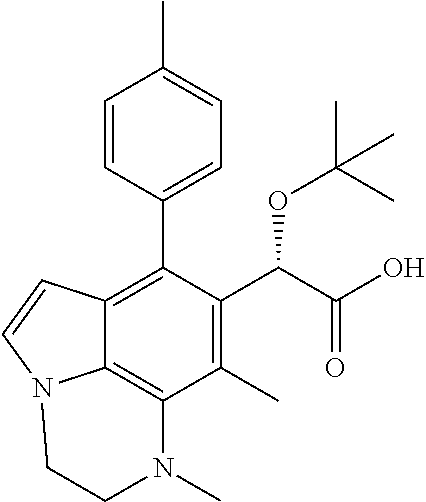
C1(C)=C(C(C(O)=O)OC(C)(C)C)C(C2=CC=C(C)C=C2)=C2C3=C1N(C)CCN3C=C2
